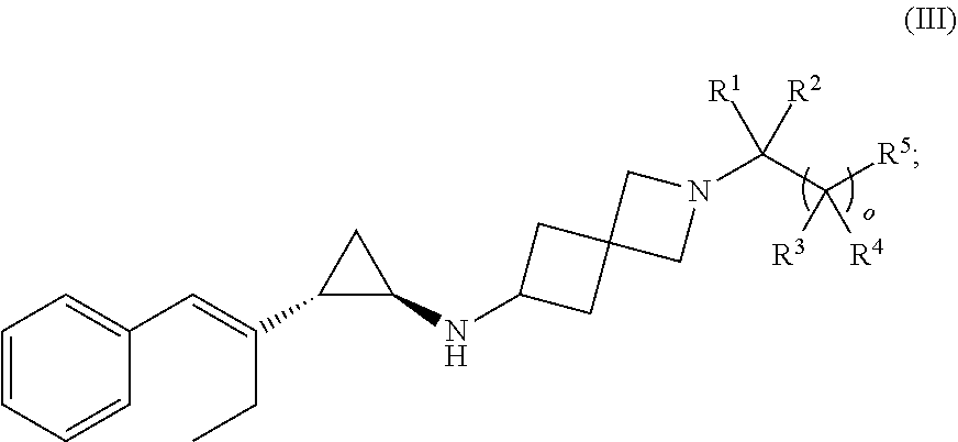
C1=CC=CC(C=C(CC)C2C(NC3CC4(C3)CN(C(C([R5])([R3])[R4])([R1])[R2])C4)C2)=C1
